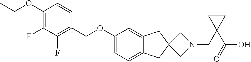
C1(OCC)=C(F)C(F)=C(COC2=CC=C3C(=C2)CC2(C3)CN(CC3(C(O)=O)CC3)C2)C=C1
